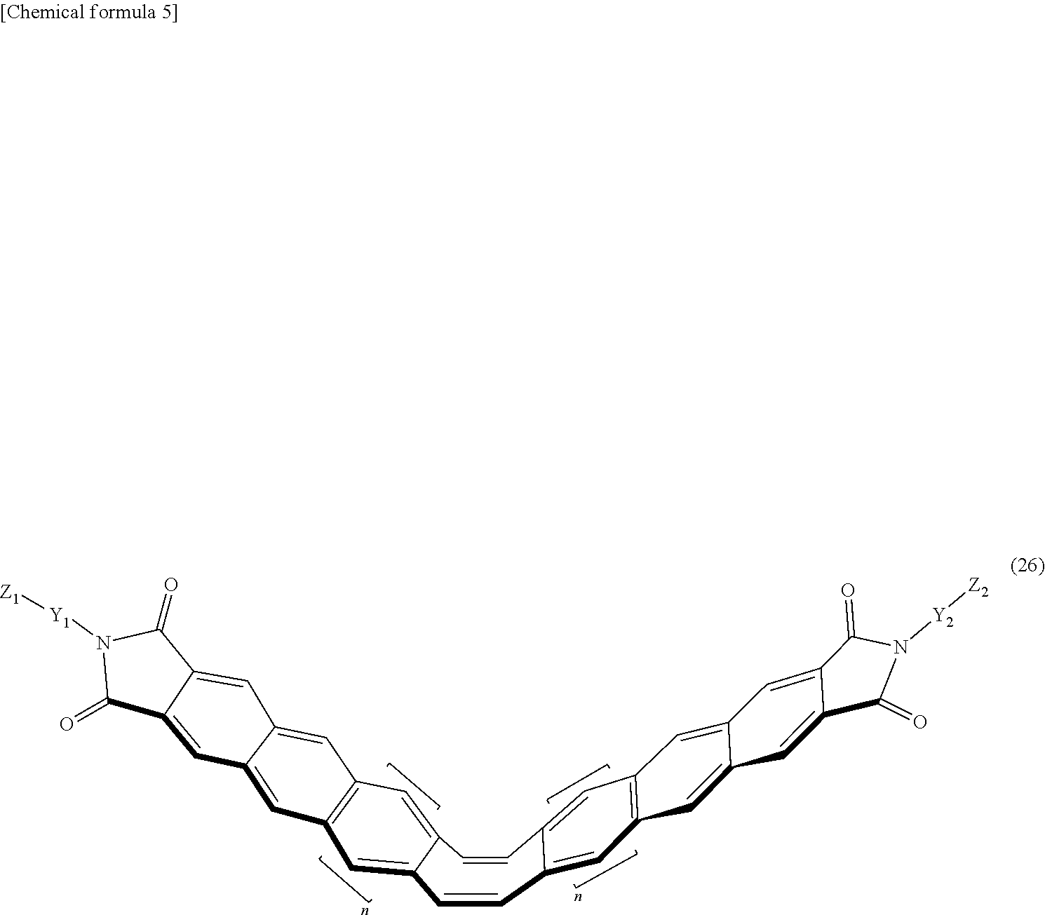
C1=CC2=CC3=C(C=C2C=CC2=CC4=C(C=C5C=C6C(=CC5=C4)C(=O)N([Y1][Z1])C6=O)C=C12)C=C1C(=C3)C=C2C(=O)N([Y2][Z2])C(=O)C2=C1
